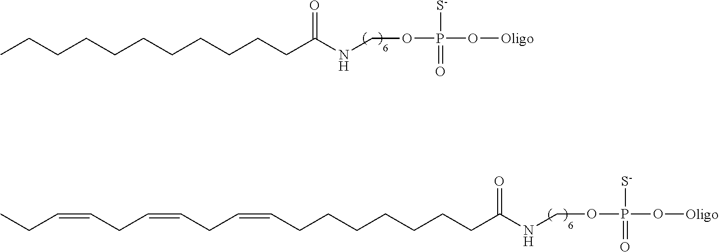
CCCCCCCCCCCC(NCOP([S-])(=O)O[Oligo])=O.C(CCCC(NCOP([S-])(=O)O[Oligo])=O)CCCC=CCC=CCC=CCC
